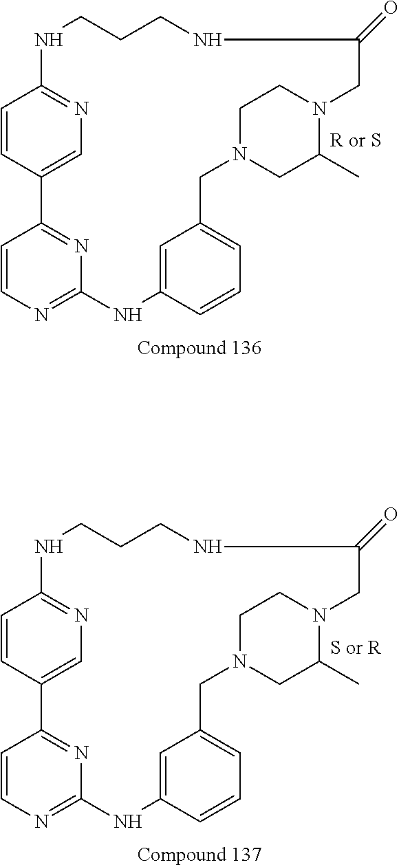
C1=CC2=CN=C1NCCCNC(=O)CN1C(C)CN(CC3=CC=CC(=C3)NC3=NC=CC2=N3)CC1.C1=CC2=CN=C1NCCCNC(=O)CN1C(C)CN(CC3=CC=CC(=C3)NC3=NC=CC2=N3)CC1
